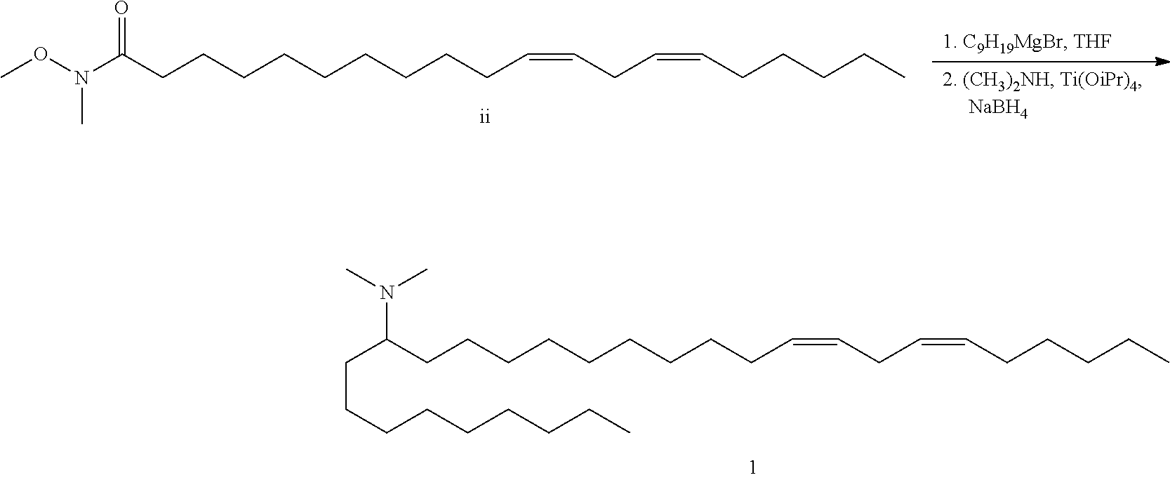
C(C(CCCCCCCCCC=CCC=CCCCCC)N(C)C)CCCCCCCC.N(C(CCCCCCCCCC=CCC=CCCCCC)=O)(OC)C
